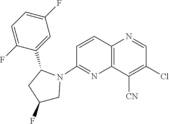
C1=C(F)C(C2CC(F)CN2C2=NC3=C(C=C2)N=CC(Cl)=C3[CN])=CC(F)=C1
